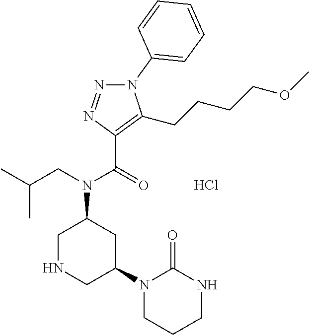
N1(C2=CC=CC=C2)N=NC(C(=O)N(CC(C)C)C2CNCC(N3CCCNC3=O)C2)=C1CCCCOC.Cl
